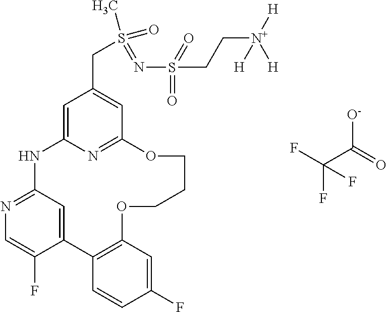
C12=CC(=NC=C1F)NC1=CC(CS(C)(=O)=NS(CC[N+]([H])([H])[H])(=O)=O)=CC(=N1)OCCCOC1=C2C=CC(F)=C1.FC(C(=O)[O-])(F)F
